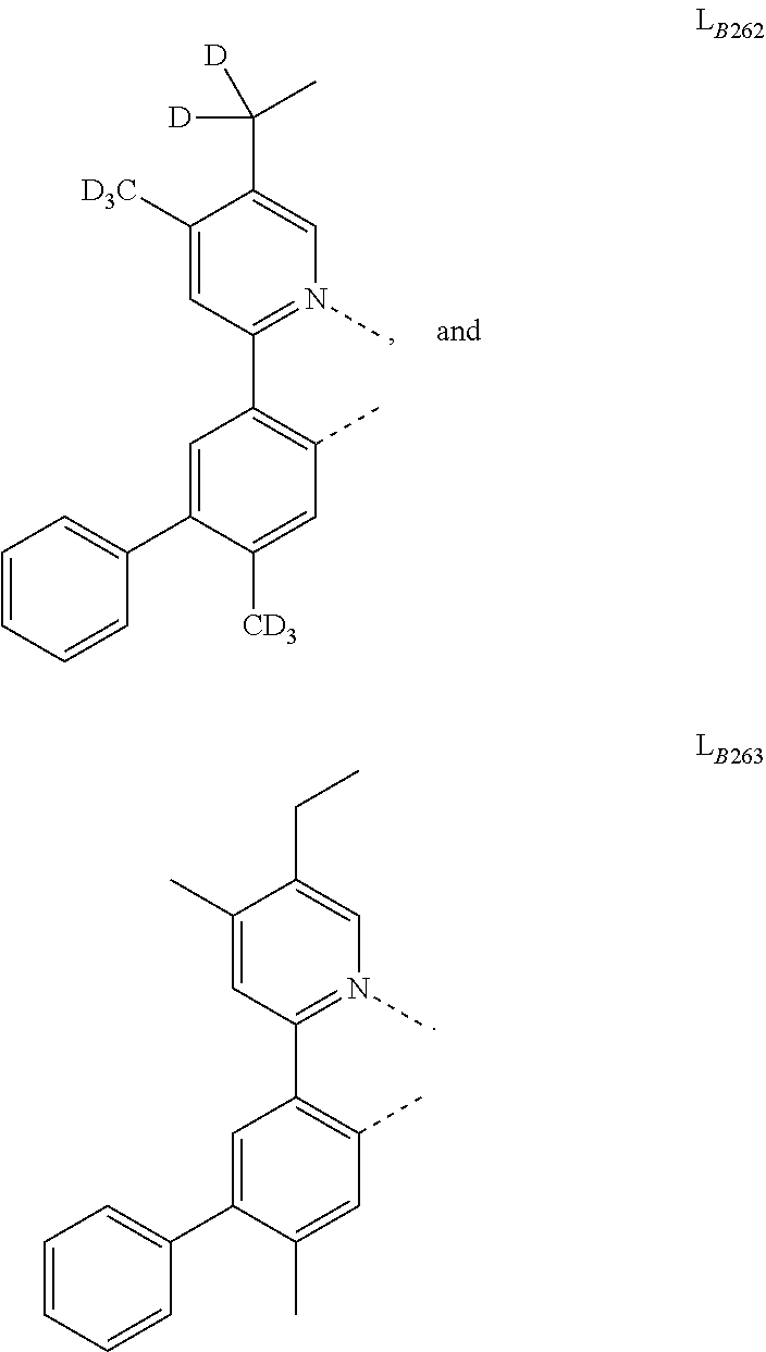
C1(C)=CC(C2=C(C)C=C(C)C(C3=CC=CC=C3)=C2)=N(C)C=C1CC.C1([D3C])=CC(C2=C(C)C=C([CD3])C(C3=CC=CC=C3)=C2)=N(C)C=C1C(C)([D])[D]
